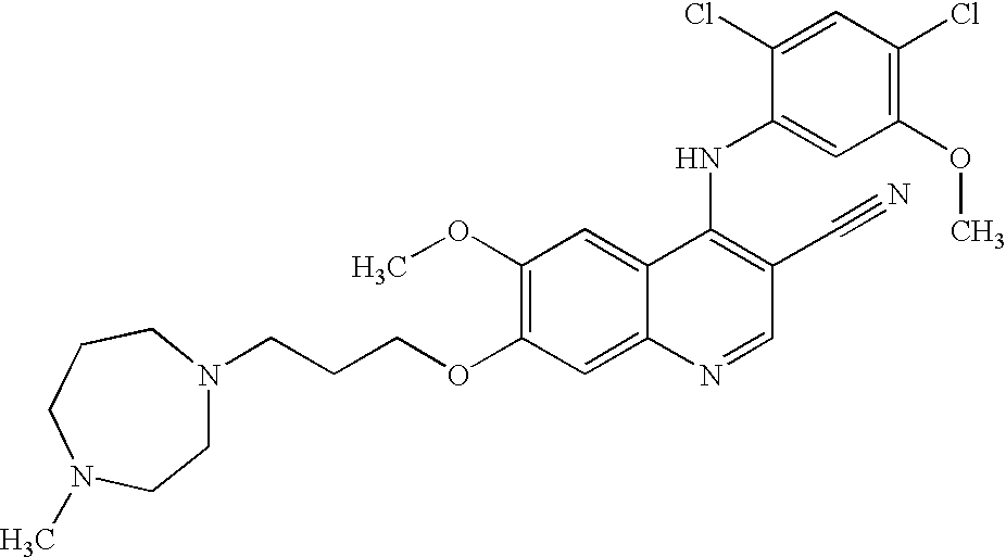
C(CCOC1=C(OC)C=C2C(=C1)N=CC(C#N)=C2NC1=CC(OC)=C(Cl)C=C1Cl)N1CCN(C)CCC1
